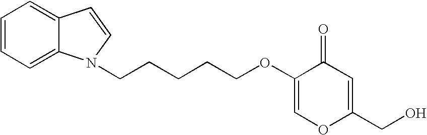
C1=CC=C2C(=C1)C=CN2CCCCCOC1=COC(CO)=CC1=O
